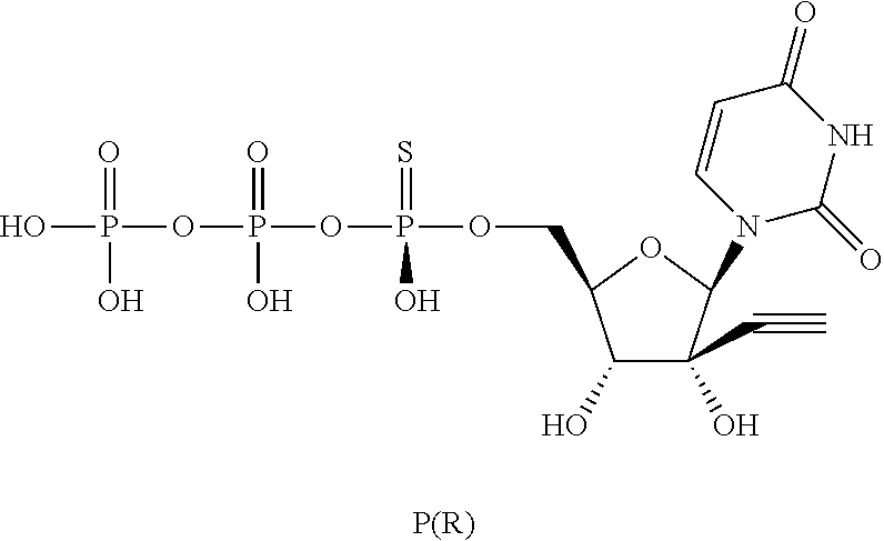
OP(=O)(OP(=O)(O)OP(=S)(O)OCC1C(O)C(O)(C#C)C(N2C(=O)NC(=O)C=C2)O1)O.[P(R)]
